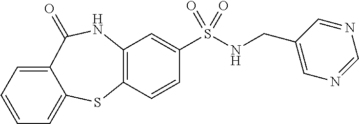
C12=C(C=CC(S(=O)(=O)NCC3=CN=CN=C3)=C1)SC1=CC=CC=C1C(=O)N2
